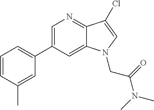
C1=C(C2=CC=CC(C)=C2)C=C2C(=N1)C(Cl)=CN2CC(N(C)C)=O
